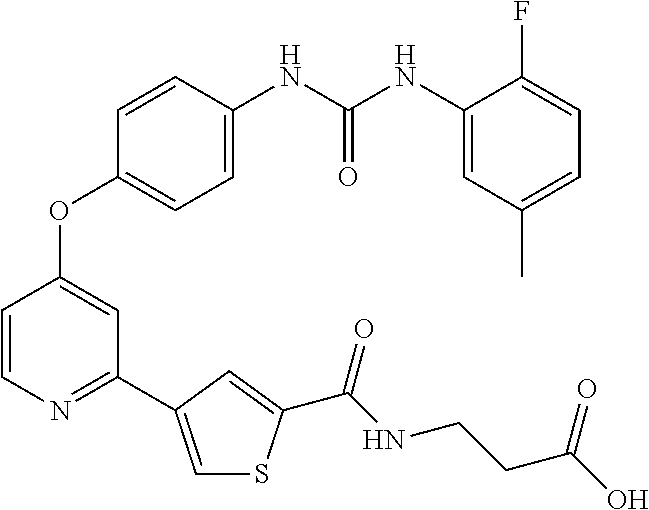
C1=C(NC(NC2=CC(C)=CC=C2F)=O)C=CC(OC2=CC(C3=CSC(C(NCCC(O)=O)=O)=C3)=NC=C2)=C1
